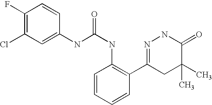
C1(F)=C(Cl)C=C(NC(NC2=C(C3=NNC(=O)C(C)(C)C3)C=CC=C2)=O)C=C1
